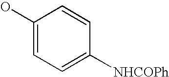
OC1=CC=C([NHCOPh])C=C1
